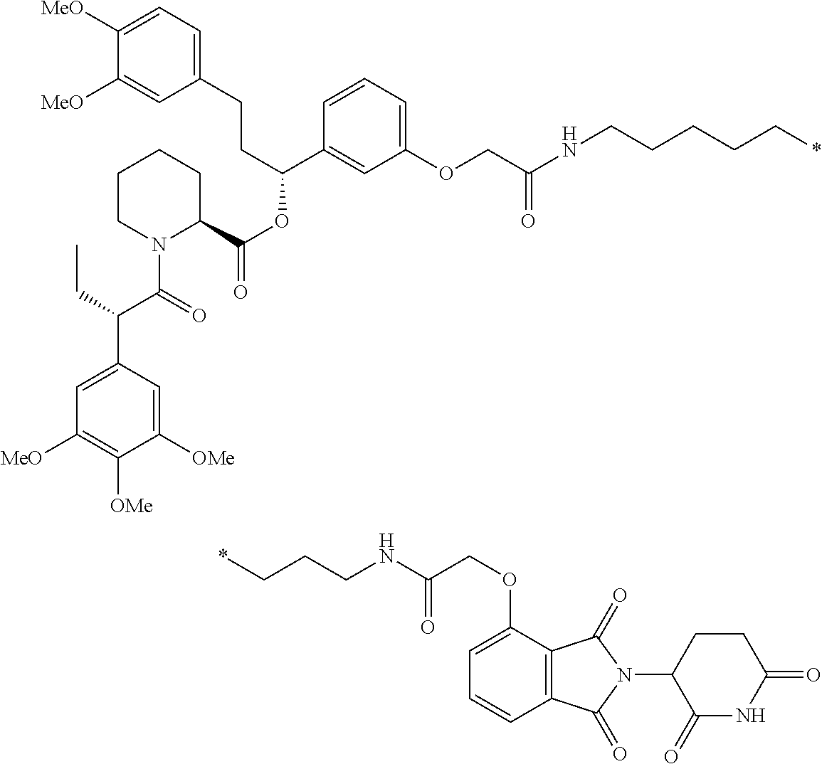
N(C(COC1=CC=CC2=C1C(=O)N(C1CCC(=O)NC1=O)C2=O)=O)CCC*.C(C(C1=CC(OCC(NCCCCC*)=O)=CC=C1)OC(=O)C1CCCCN1C(=O)C(CC)C1=CC([MeO])=C([OMe])C([OMe])=C1)CC1=CC=C([MeO])C([MeO])=C1
